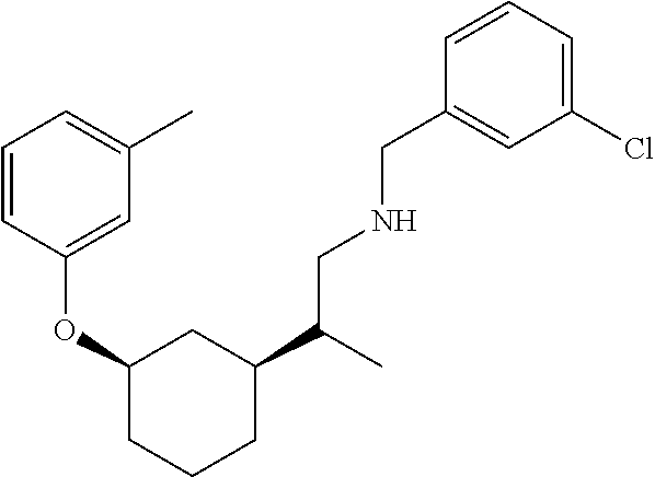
C1=CC(OC2CCCC(C(C)CNCC3=CC(Cl)=CC=C3)C2)=CC(C)=C1
